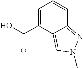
C1=C(C(O)=O)C2=CN(C)N=C2C=C1
